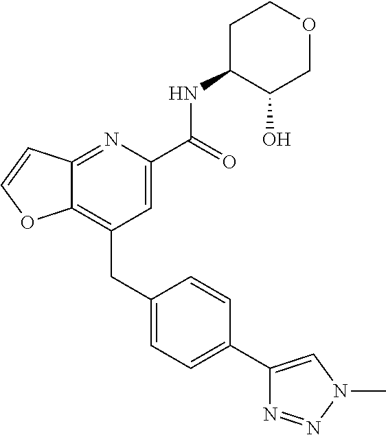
C12=C(CC3=CC=C(C4=CN(C)N=N4)C=C3)C=C(C(NC3C(O)COCC3)=O)N=C1C=CO2
